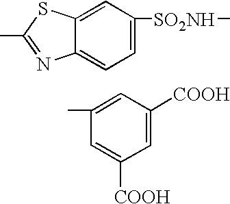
C1(C)=CC([COOH])=CC([COOH])=C1.C1=C([SO2NH]C)C=C2C(=C1)N=C(C)S2
